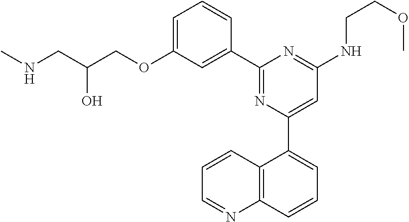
C1=C(OCC(CNC)O)C=C(C2=NC(C3=CC=CC4=C3C=CC=N4)=CC(NCCOC)=N2)C=C1
